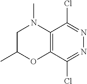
C12=C(C(Cl)=NN=C1Cl)OC(C)CN2C
